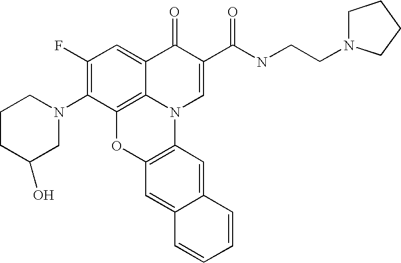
C12=C3C(=CC(F)=C1N1CCCC(O)C1)C(=O)C(C(=O)NCCN1CCCC1)=CN3C1=C(O2)C=C2C(=C1)C=CC=C2
